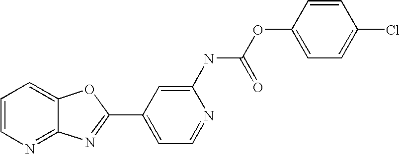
C12=NC=CC=C1OC(C1=CC=NC(NC(OC3=CC=C(Cl)C=C3)=O)=C1)=N2
